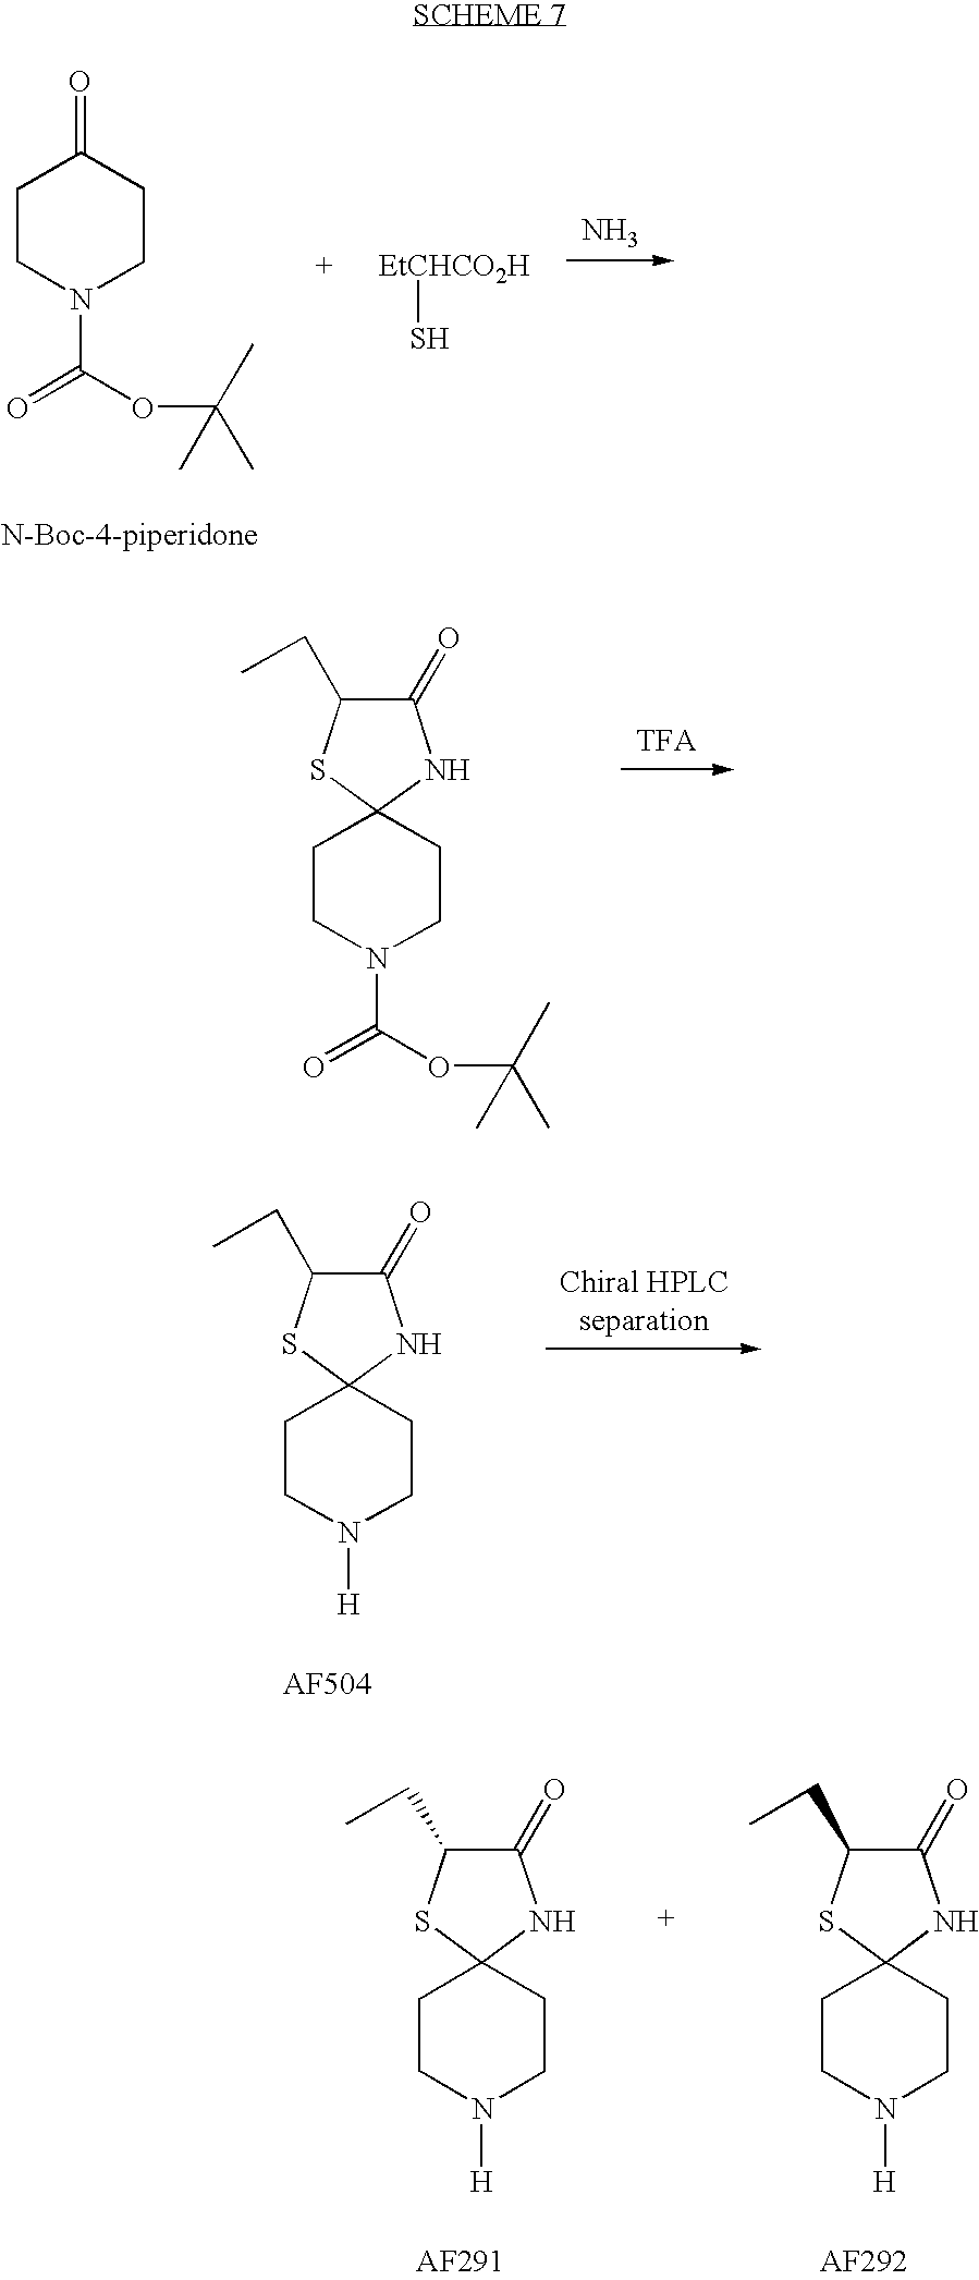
C1CN(C(OC(C)(C)C)=O)CCC1=O.[EtCHCO2H]S.N.C1CN(C(OC(C)(C)C)=O)CCC12NC(=O)C(CC)S2.C1CN([H])CCC12NC(=O)C(CC)S2.C1CN([H])CCC12NC(=O)C(CC)S2.C1CN([H])CCC12NC(=O)C(CC)S2
